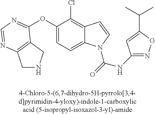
C1NCC2=C1N=CN=C2OC1=CC=C2C(=C1Cl)C=CN2C(=O)NC1=NOC(C(C)C)=C1
